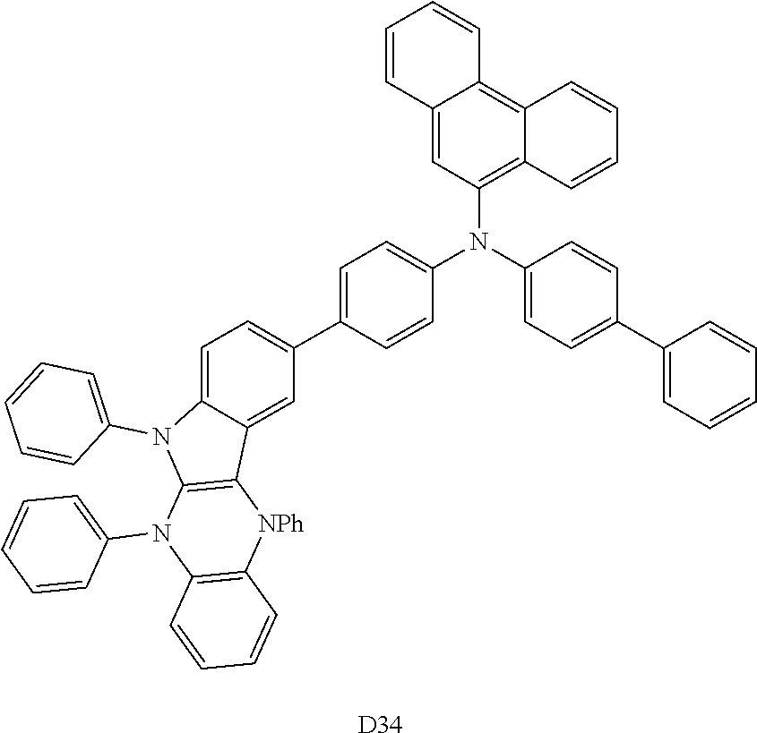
[D34].C1=CC=CC2=C1[NPh]C1=C(N2C2=CC=CC=C2)N(C2=CC=CC=C2)C2=CC=C(C3=CC=C(N(C4=C5C(=C6C(=C4)C=CC=C6)C=CC=C5)C4=CC=C(C5=CC=CC=C5)C=C4)C=C3)C=C12
